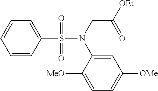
C1=CC(S(N(CC([OEt])=O)C2=CC([OMe])=CC=C2[MeO])(=O)=O)=CC=C1
